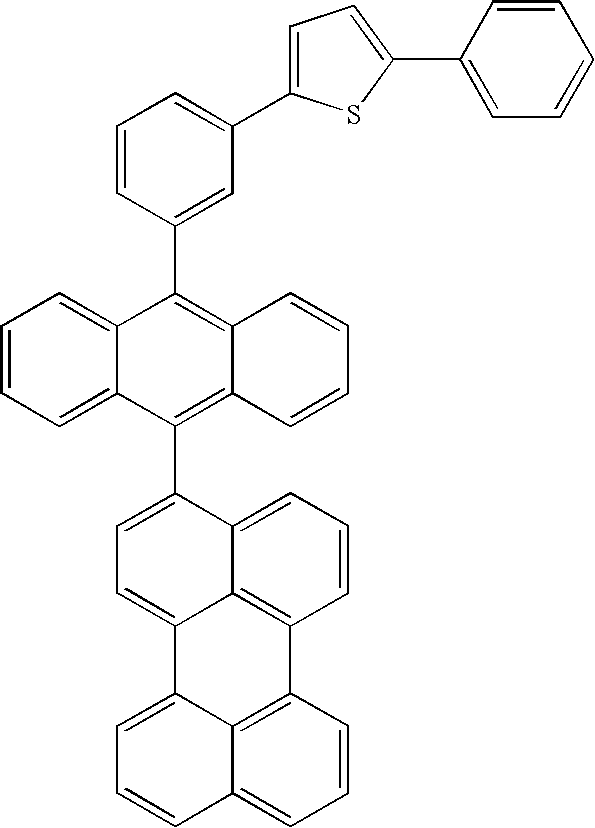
C1=CC=C(C2=CC=C(C3=CC=CC=C3)S2)C=C1C1=C2C(=C(C3=CC=C4C5=C(C=CC=C35)C3=C5C4=CC=CC5=CC=C3)C3=CC=CC=C13)C=CC=C2
